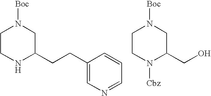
C1CNC(CCC2=CN=CC=C2)CN1[Boc].C1CN([Cbz])C(CO)CN1[Boc]
